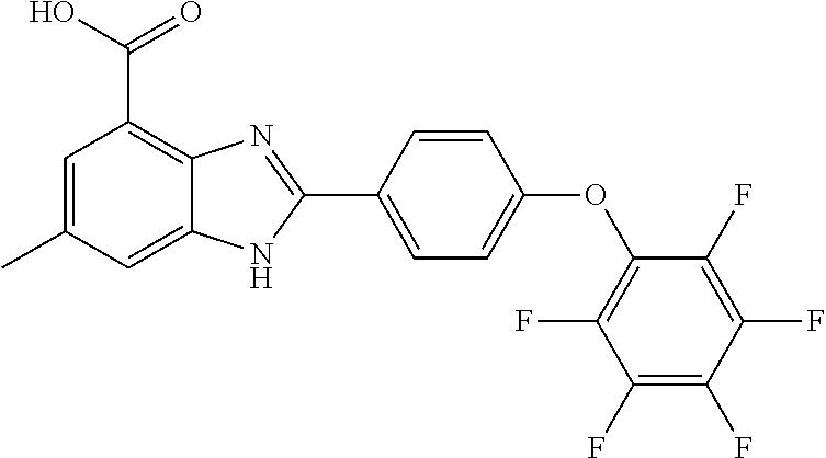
C1=C(C2=NC3=C(C(=O)O)C=C(C)C=C3N2)C=CC(OC2=C(F)C(F)=C(F)C(F)=C2F)=C1
